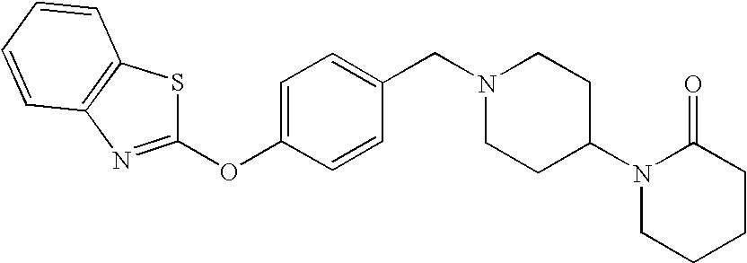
C1=C(OC2=NC3=C(S2)C=CC=C3)C=CC(CN2CCC(N3CCCCC3=O)CC2)=C1
